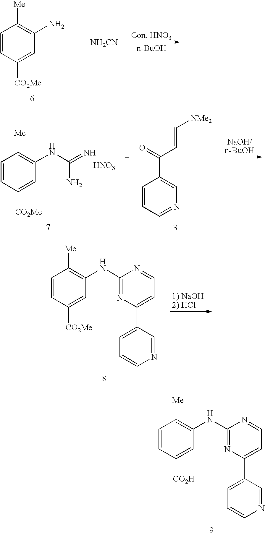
C1=CC([CO2H])=CC(NC2=NC(C3=CC=CN=C3)=CC=N2)=C1[Me].C1=CC([CO2Me])=CC(N)=C1[Me].[n-BuOH].[NH2CN].C1=CC([CO2Me])=CC(NC(=N)N)=C1[Me].[HNO3].C1=CC=NC=C1C(=O)C=C[NMe2].C1=CC([CO2Me])=CC(NC2=NC(C3=CC=CN=C3)=CC=N2)=C1[Me]
